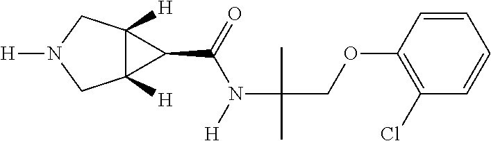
C12([H])C([H])(CN([H])C1)C2C(=O)N([H])C(C)(COC1=C(Cl)C=CC=C1)C
